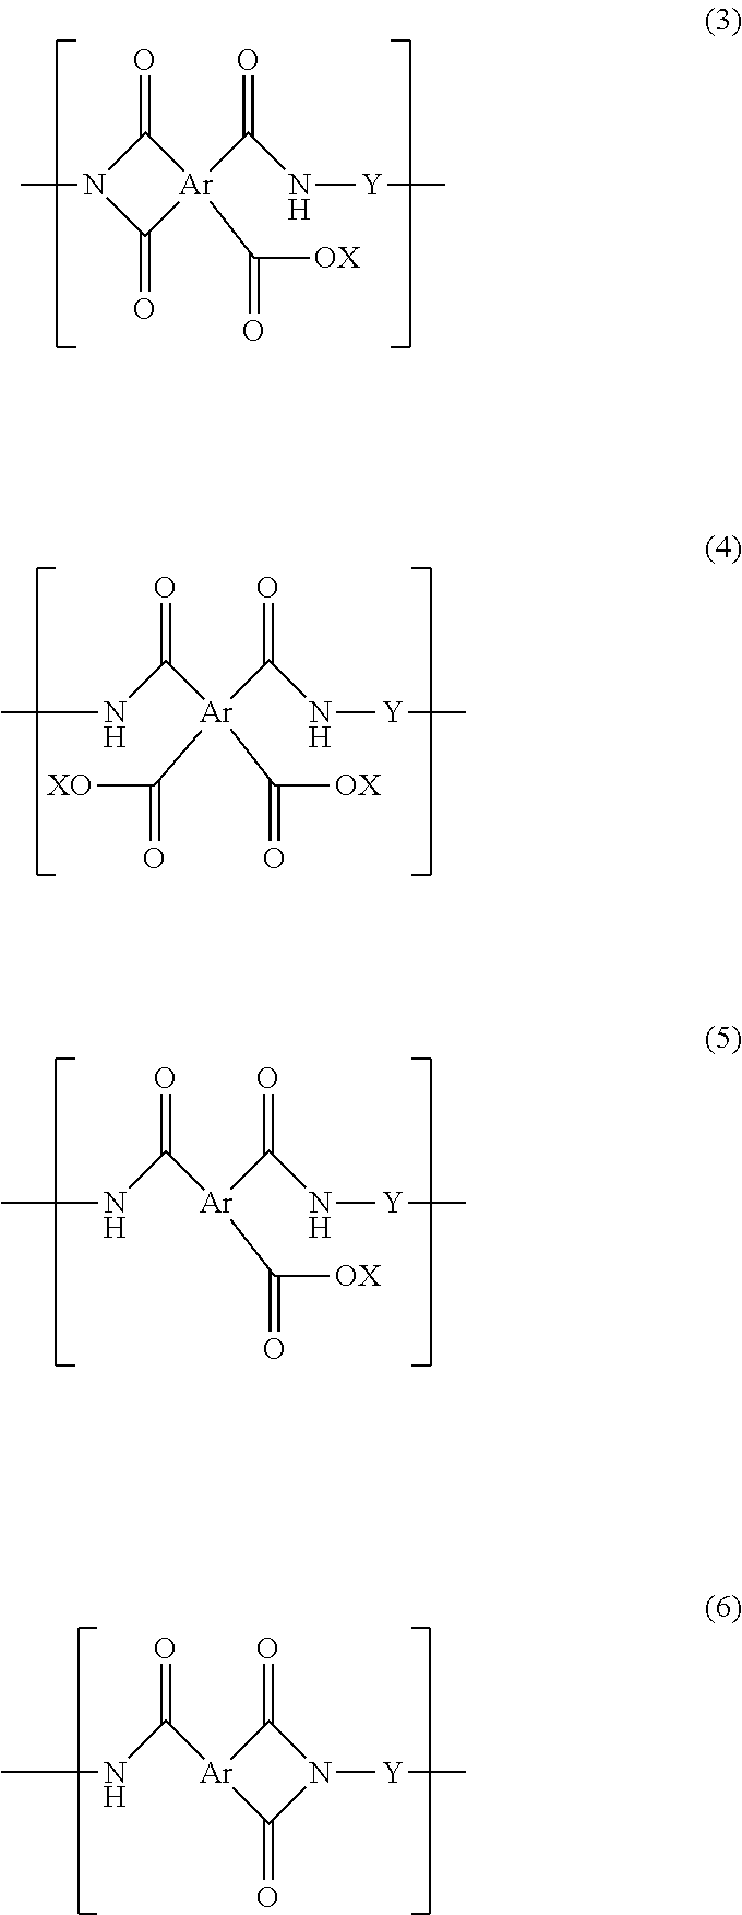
CN1C(=O)[Ar](C([OX])=O)(C(N[Y]C)=O)C1=O.N(C([Ar](C(=O)[XO])(C([OX])=O)C(N[Y]C)=O)=O)C.N(C([Ar](C([OX])=O)C(N[Y]C)=O)=O)C.N(C(=O)[Ar]1C(=O)N([Y]C)C1=O)C
